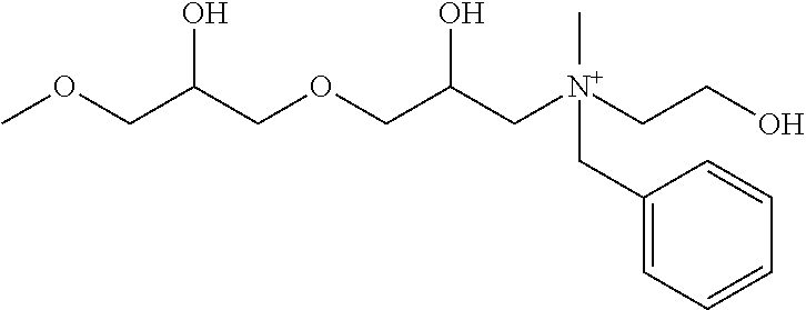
COCC(COCC(C[N+](CCO)(CC1=CC=CC=C1)C)O)O
